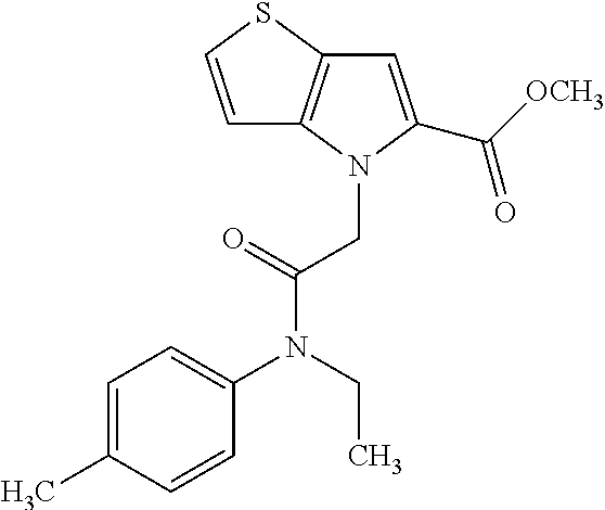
C1=C(C)C=CC(N(CC)C(CN2C(C([OCH3])=O)=CC3=C2C=CS3)=O)=C1
